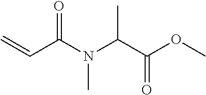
C=CC(N(C(C(OC)=O)C)C)=O
